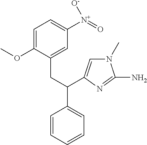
C1=C(OC)C(CC(C2=CC=CC=C2)C2=CN(C)C(N)=N2)=CC([N+](=O)[O-])=C1
